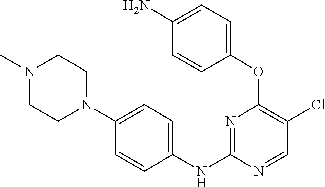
N1=C(NC2=CC=C(N3CCN(C)CC3)C=C2)N=CC(Cl)=C1OC1=CC=C(N)C=C1
